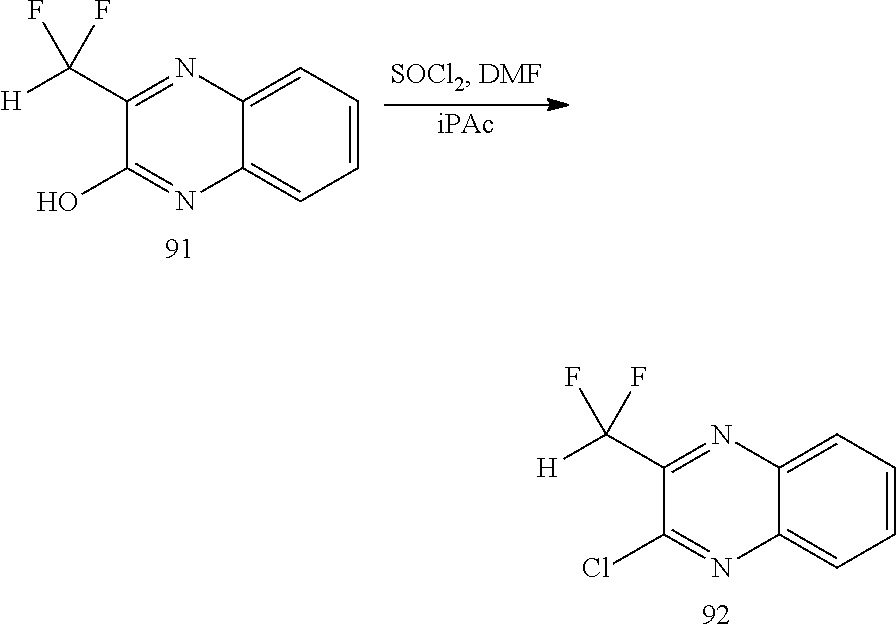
C1=CC=C2C(=C1)N=C(O)C(C([H])(F)F)=N2.[iPAc].C1=CC=C2C(=C1)N=C(Cl)C(C([H])(F)F)=N2
